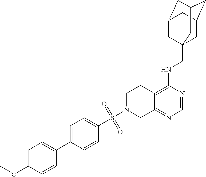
S(N1CC2=NC=NC(NCC34CC5CC(CC(C3)C5)C4)=C2CC1)(=O)(C1=CC=C(C2=CC=C(OC)C=C2)C=C1)=O
